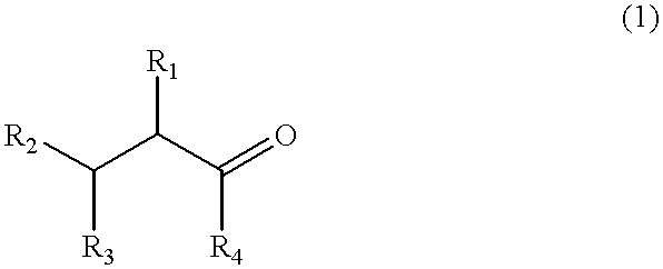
[R2]C(C(C(=O)[R4])[R1])[R3]
